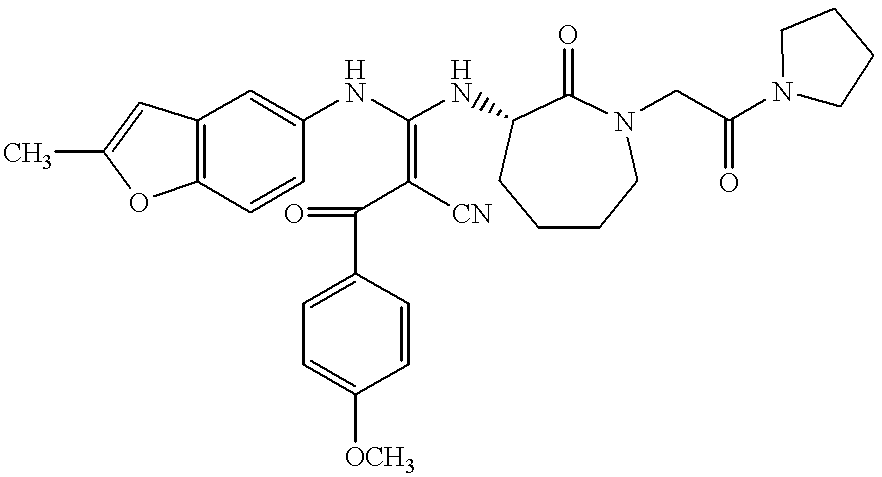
C12=C(C=CC(NC(NC3C(=O)N(CC(=O)N4CCCC4)CCCC3)=C(C(C3=CC=C([OCH3])C=C3)=O)[CN])=C1)OC(C)=C2
